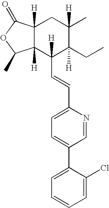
C12([H])C([H])(C(=O)OC1C)CC(C)([H])C(CC)([H])C2(C=CC1=CC=C(C2=CC=CC=C2Cl)C=N1)[H]
